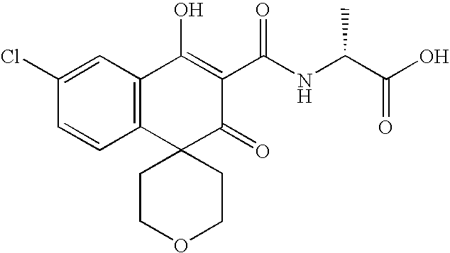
C1(Cl)=CC2=C(C=C1)C1(C(=O)C(C(NC(C(O)=O)C)=O)=C2O)CCOCC1
